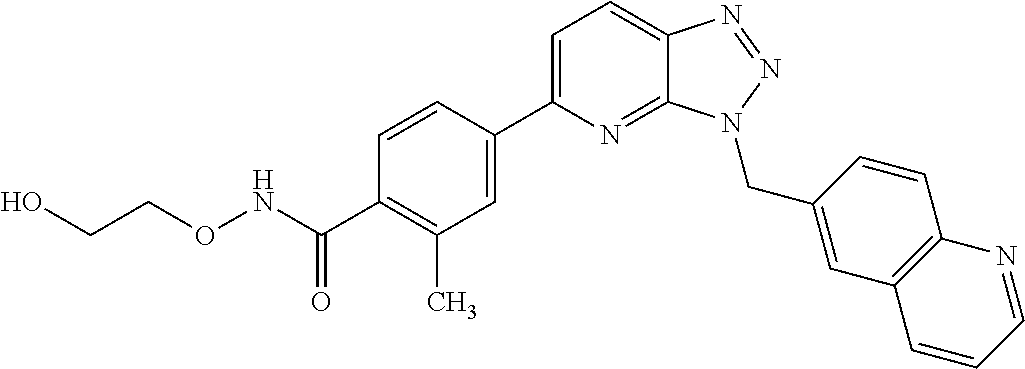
C1=C(C2=CC(C)=C(C(=O)NOCCO)C=C2)N=C2C(=C1)N=NN2CC1=CC2=C(C=C1)N=CC=C2
